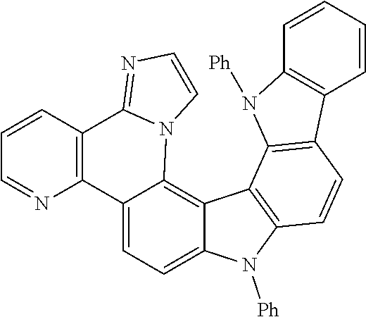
C1=CC2=C(N=C1)C1=CC=C3C(=C1N1C2=NC=C1)C1=C(N3[Ph])C=CC2=C1N([Ph])C1=C2C=CC=C1
